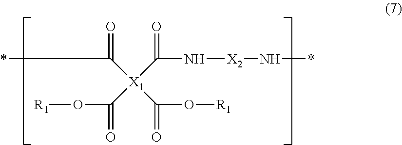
[R1]OC([X1](C(N[X2]N*)=O)(C(*)=O)C(O[R1])=O)=O
